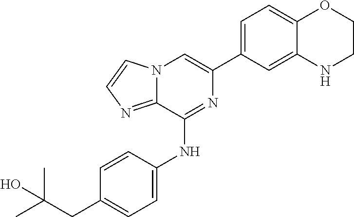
C1(C2=CC=C3C(=C2)NCCO3)=CN2C(=NC=C2)C(NC2=CC=C(CC(C)(C)O)C=C2)=N1
